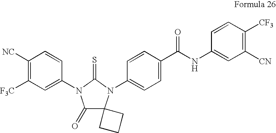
C1([NC])=C([F3C])C=C(N2C(=O)C3(N(C4=CC=C(C(NC5=CC([CN])=C([CF3])C=C5)=O)C=C4)C2=S)CCC3)C=C1
